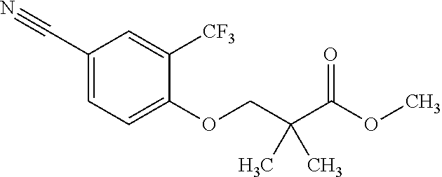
C1(C#N)=CC=C(OCC(C(OC)=O)(C)C)C([CF3])=C1
